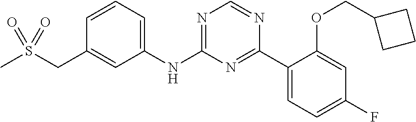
N(C1=NC=NC(C2=CC=C(F)C=C2OCC2CCC2)=N1)C1=CC=CC(CS(C)(=O)=O)=C1
